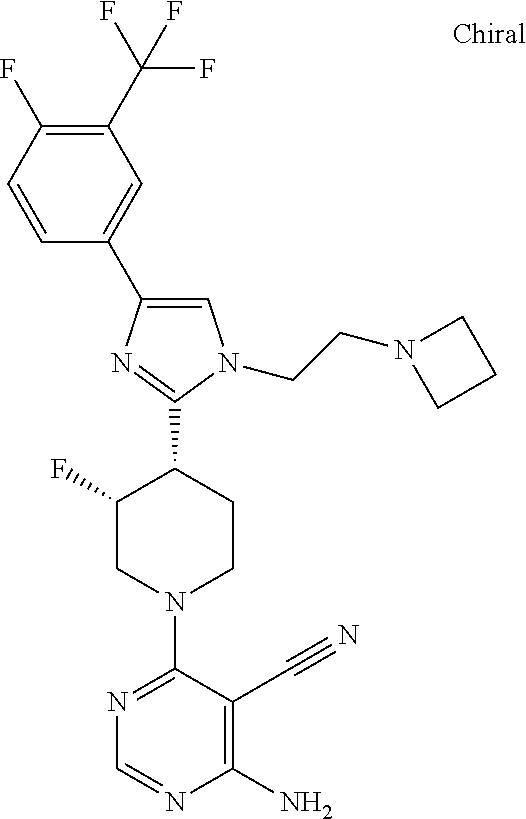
C1(C(F)(F)F)=C(F)C=CC(C2=CN(CCN3CCC3)C(C3C(F)CN(C4=NC=NC(N)=C4C#N)CC3)=N2)=C1
